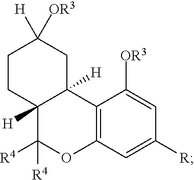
C1CC2([H])C([H])(CC1([H])[OR3])C1=C(OC2([R4])[R4])C=C([R])C=C1[OR3]
